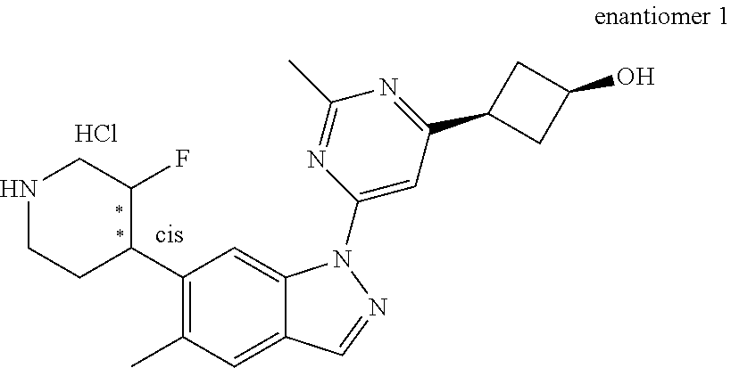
N1CCC(C2=C(C)C=C3C(=C2)N(C2=CC(C4CC(O)C4)=NC(C)=N2)N=C3)C(F)C1.Cl
